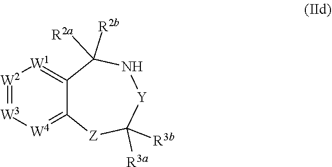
N1C([R2a])([R2b])C2=[W1][W2]=[W3][W4]=C2[Z]C([R3b])([R3a])[Y]1
